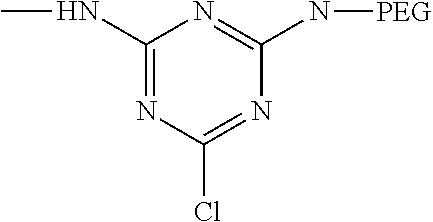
C1(NC)=NC(Cl)=NC(N[PEG])=N1
